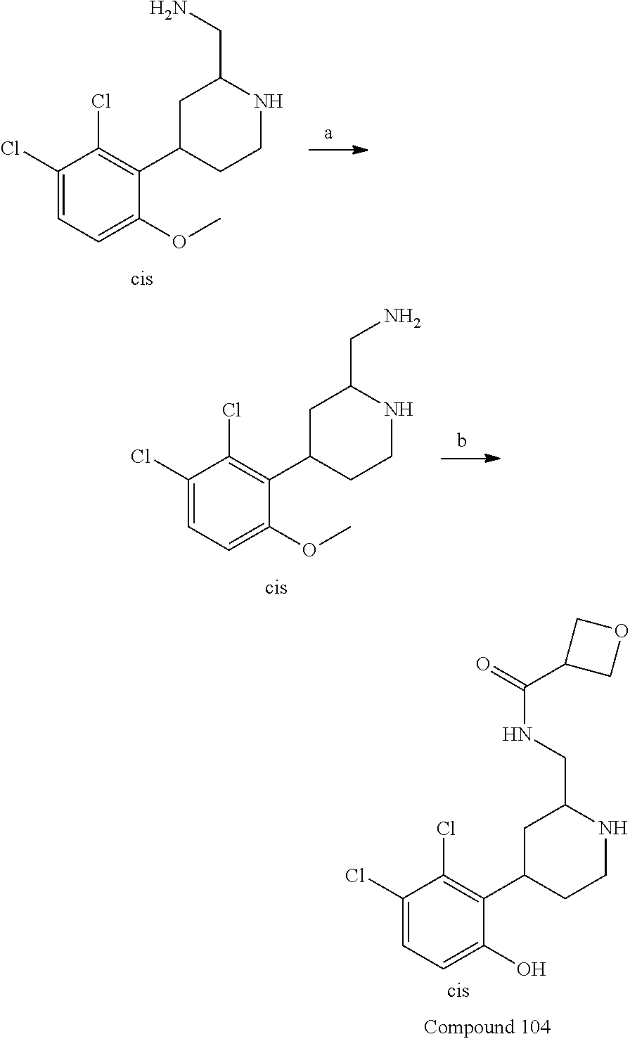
C1(Cl)=CC=C(O)C(C2CCNC(CNC(=O)C3COC3)C2)=C1Cl.C1(Cl)=CC=C(OC)C(C2CCNC(CN)C2)=C1Cl.C1(Cl)=CC=C(OC)C(C2CCNC(CN)C2)=C1Cl
